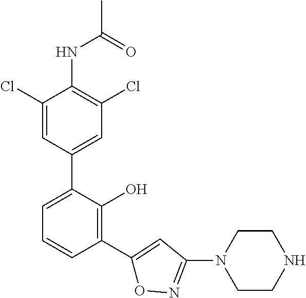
N(C1=C(Cl)C=C(C2=CC=CC(C3=CC(N4CCNCC4)=NO3)=C2O)C=C1Cl)C(=O)C
